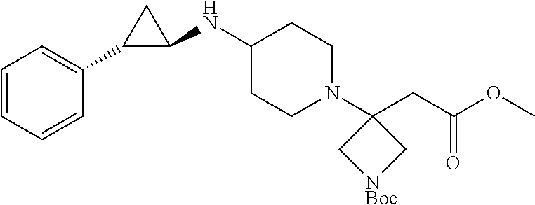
C1(NC2C(C3=CC=CC=C3)C2)CCN(C2(CC(OC)=O)C[NBoc]C2)CC1
